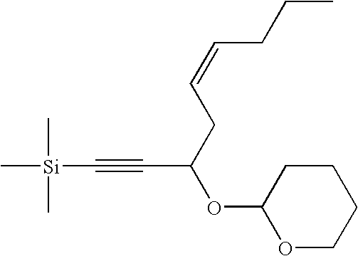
C1(OC(CC=CCCC)C#C[Si](C)(C)C)OCCCC1
